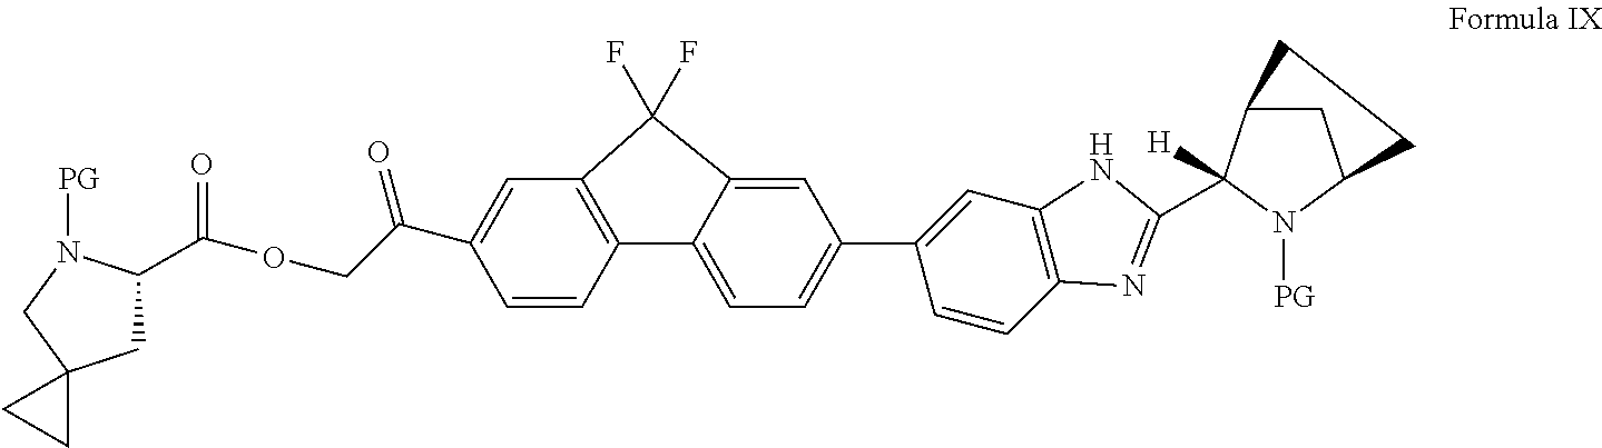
C1=C(C(COC(C2CC3(CN2[PG])CC3)=O)=O)C=CC2=C1C(F)(F)C1=CC(C3=CC4=C(C=C3)N=C(C3([H])C5CC(N3[PG])CC5)N4)=CC=C21
